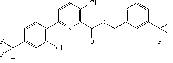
C1(C(F)(F)F)=CC(COC(C2=C(Cl)C=CC(C3=C(Cl)C=C(C(F)(F)F)C=C3)=N2)=O)=CC=C1
